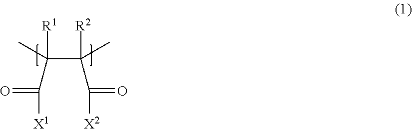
C(C([R2])(C([X2])=O)C)([R1])(C([X1])=O)C
